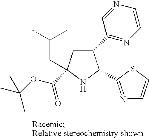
C1(C2=NC=CN=C2)CC(C(OC(C)(C)C)=O)(CC(C)C)NC1C1=NC=CS1
